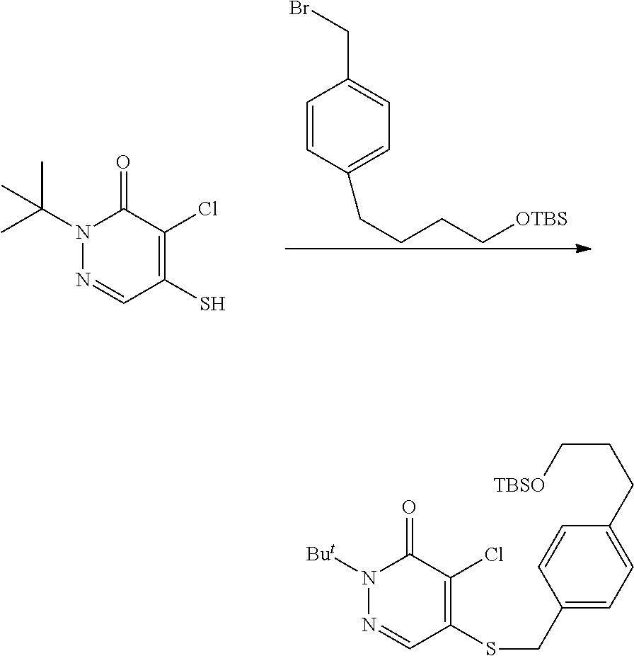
C1=CC(CCCC[OTBS])=CC=C1CBr.C1(S)=C(Cl)C(=O)N(C(C)(C)C)N=C1.C1(SCC2=CC=C(CCC[TBSO])C=C2)=C(Cl)C(=O)N([But])N=C1
